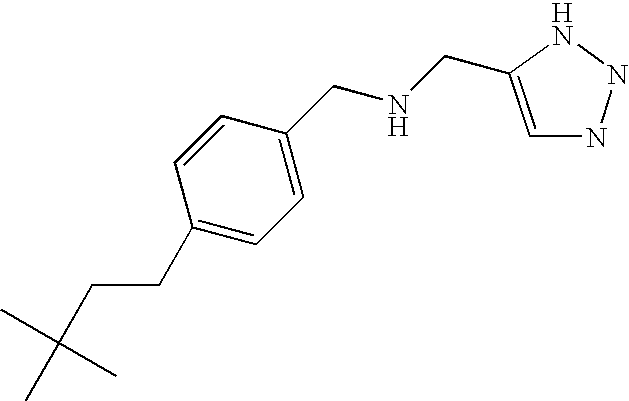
C1=CC(CCC(C)(C)C)=CC=C1CNCC1=CNNN1
